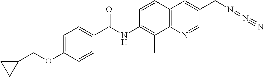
C1=CC2=C(C(C)=C1NC(C1=CC=C(OCC3CC3)C=C1)=O)N=CC(CN=N#N)=C2
